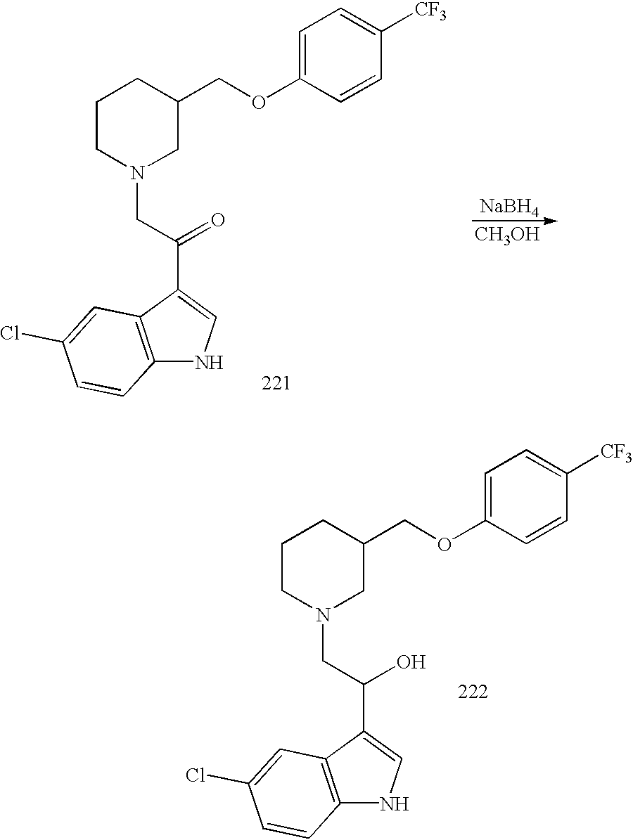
C1CN(CC(O)C2=CNC3=C2C=C(Cl)C=C3)CC(COC2=CC=C([CF3])C=C2)C1.[NaBH4].[CH3OH].C1CN(CC(=O)C2=CNC3=C2C=C(Cl)C=C3)CC(COC2=CC=C([CF3])C=C2)C1
